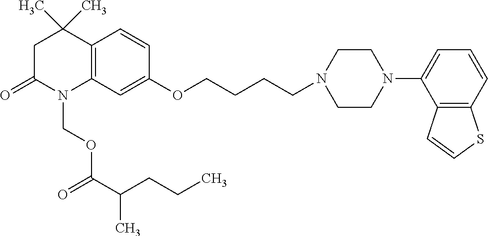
C12=C(C=C(OCCCCN3CCN(C4=CC=CC5=C4C=CS5)CC3)C=C1)N(COC(C(CCC)C)=O)C(=O)CC2(C)C
